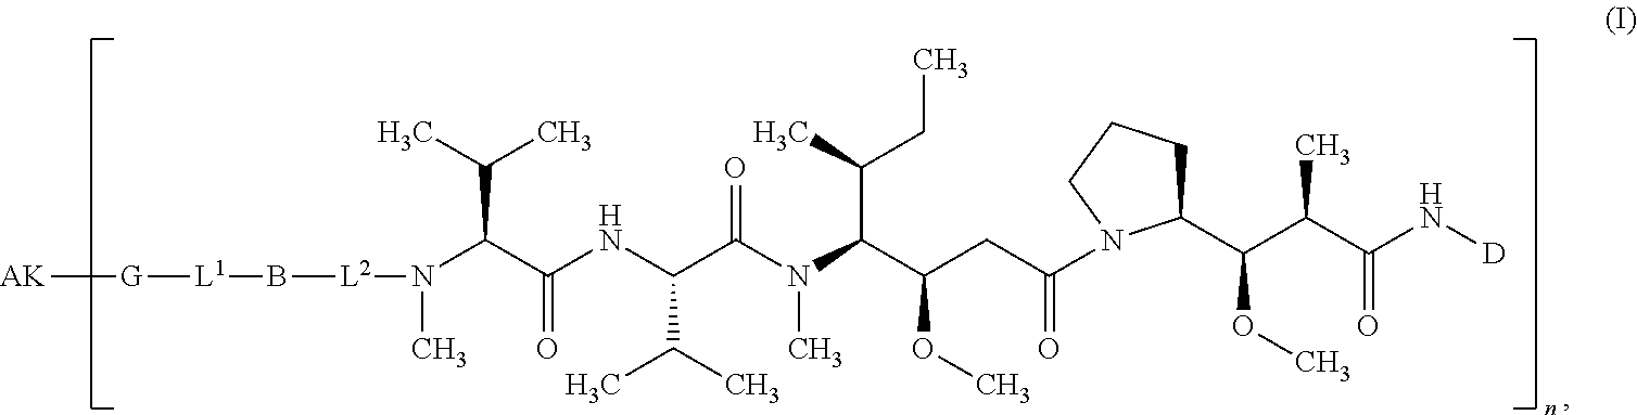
[AK][G][L1]B[L2]N(C)C(C(NC(C(C)C)C(N(C)C(C(C)CC)C(CC(=O)N1C(C(C(C(=O)N[D])C)OC)CCC1)OC)=O)=O)C(C)C
